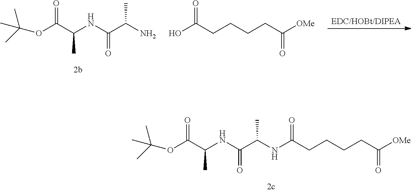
C(C(NC(C(OC(C)(C)C)=O)C)=O)(C)NC(CCCCC([OMe])=O)=O.NC(C(NC(C(OC(C)(C)C)=O)C)=O)C.[EDC/HOBt/DIPEA].OC(CCCCC([OMe])=O)=O
